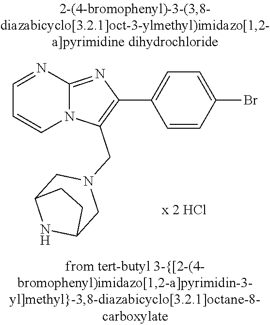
N12C(=NC(C3=CC=C(Br)C=C3)=C1CN1CC3NC(C1)CC3)N=CC=C2
